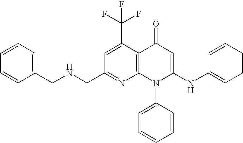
N1=C(CNCC2=CC=CC=C2)C=C(C(F)(F)F)C2=C1N(C1=CC=CC=C1)C(NC1=CC=CC=C1)=CC2=O
